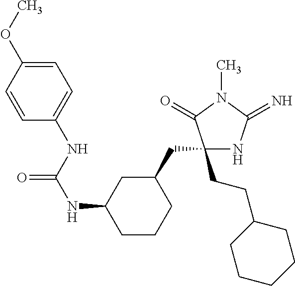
C1(CCC2CCCCC2)(CC2CC(NC(NC3=CC=C(OC)C=C3)=O)CCC2)NC(=N)N(C)C1=O
